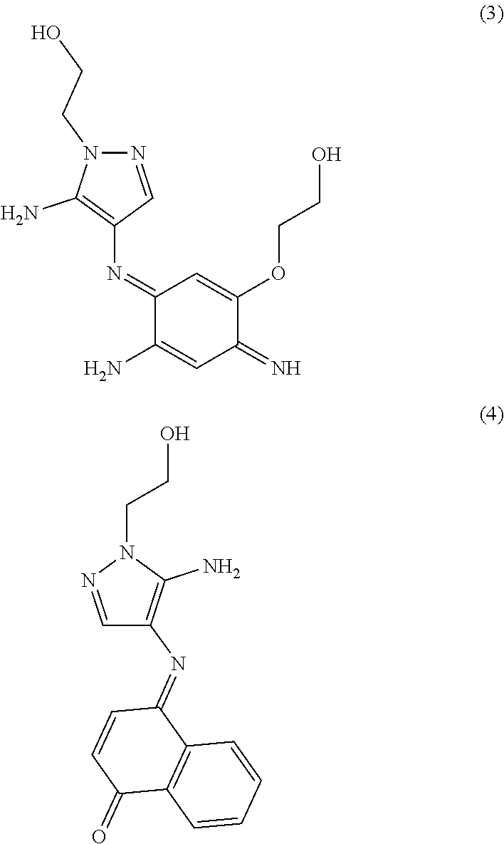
C1=NN(CCO)C(N)=C1N=C1C=CC(=O)C2=C1C=CC=C2.C1(=NC2=C(N)N(CCO)N=C2)C(N)=CC(=N)C(OCCO)=C1
